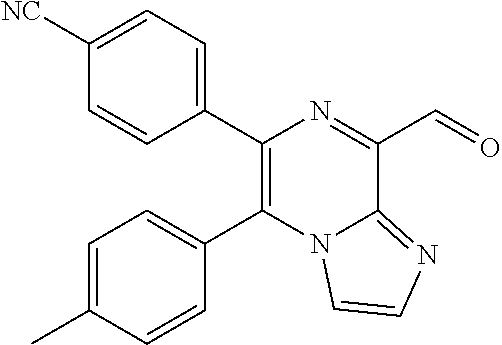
C1(C2=C(C3=CC=C(C)C=C3)N3C(=NC=C3)C(C=O)=N2)=CC=C([NC])C=C1
